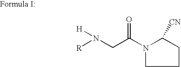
C1CC([CN])N(C(CN([R])[H])=O)C1
